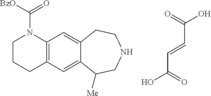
C(=CC(=O)O)C(O)=O.C12=C(C=C3C(=C1)CCNCC3[Me])CCCN2C(=O)[BzO]
